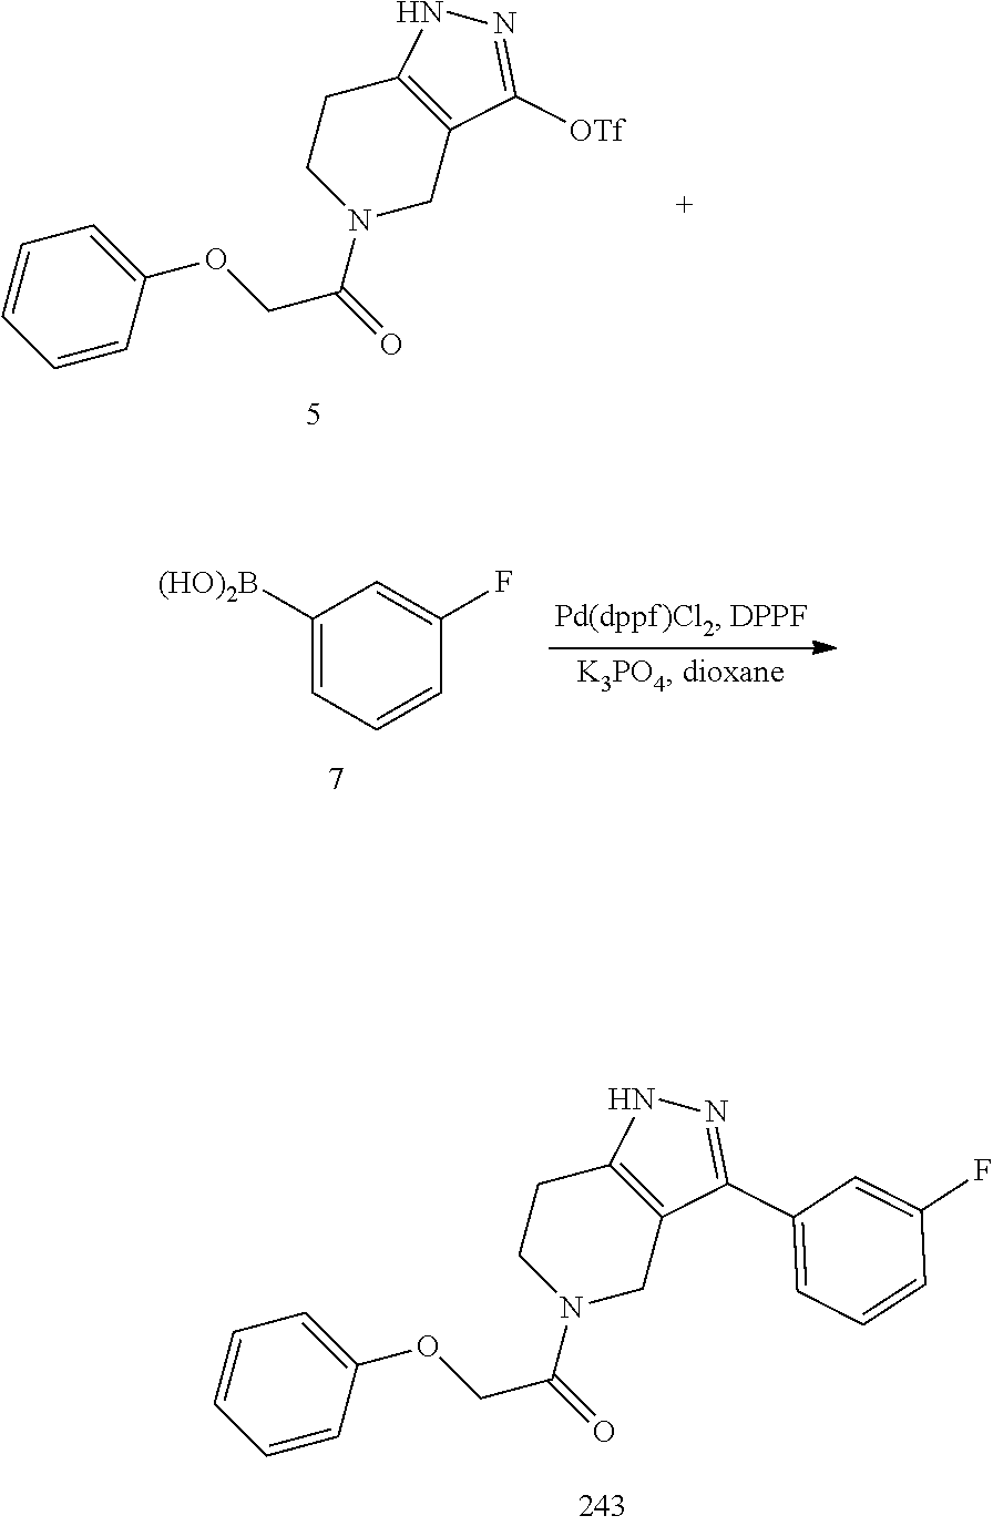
C1=CC(OCC(=O)N2CC3=C(CC2)NN=C3C2=CC=CC(F)=C2)=CC=C1.C1=CC(OCC(=O)N2CC3=C(CC2)NN=C3[OTf])=CC=C1.C1([(HO)2B])=CC=CC(F)=C1
